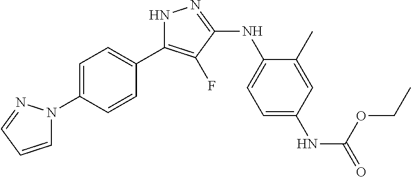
C1=C(N2C=CC=N2)C=CC(C2=C(F)C(NC3=CC=C(NC(=O)OCC)C=C3C)=NN2)=C1
